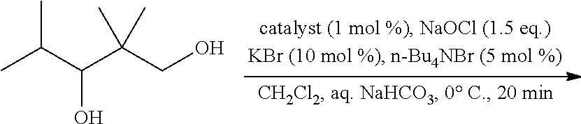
CC(C)C(C(CO)(C)C)O
